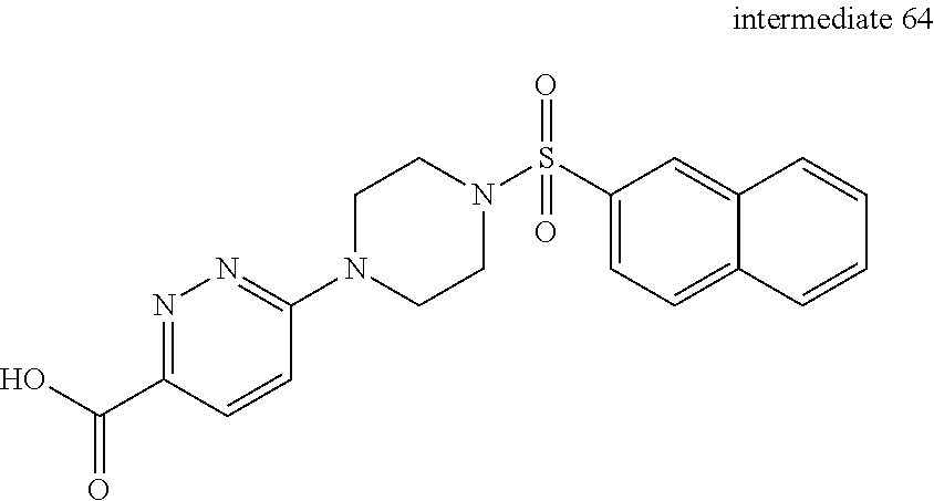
C1=C(S(N2CCN(C3=NN=C(C(O)=O)C=C3)CC2)(=O)=O)C=C2C(=C1)C=CC=C2
